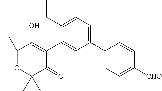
C1(C2=CC=C(CC)C(C3=C(O)C(C)(C)OC(C)(C)C3=O)=C2)=CC=C([CHO])C=C1
